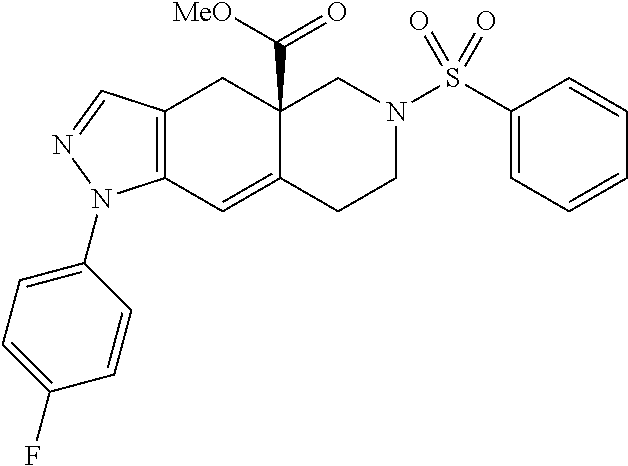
C12(C([MeO])=O)C(=CC3=C(C1)C=NN3C1=CC=C(F)C=C1)CCN(S(C1=CC=CC=C1)(=O)=O)C2
